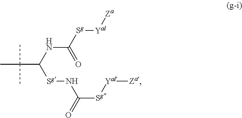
C([Sg]NC(=O)[Sg][Yal][Za])(NC(=O)[Sg][Yal][Za])C(C)(C)C
